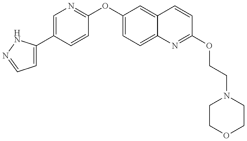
C1=C(C2=CN=C(OC3=CC=C4C(=C3)C=CC(OCCN3CCOCC3)=N4)C=C2)NN=C1
